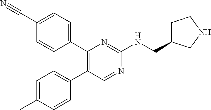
C1(C2=CC=C(C#N)C=C2)=C(C2=CC=C(C)C=C2)C=NC(NCC2CCNC2)=N1
